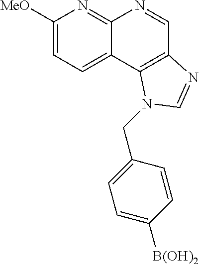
C1([MeO])=CC=C2C(=N1)N=CC1=C2N(CC2=CC=C([B(OH)2])C=C2)C=N1
